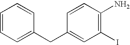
C1=CC=C(CC2=CC(I)=C(N)C=C2)C=C1
